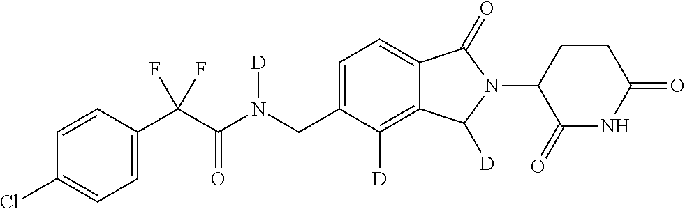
C1=CC(C(C(N(CC2=CC=C3C(=C2[D])C([D])N(C2C(=O)NC(=O)CC2)C3=O)[D])=O)(F)F)=CC=C1Cl
